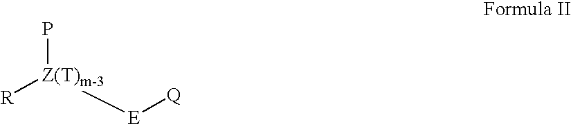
[Z(T)m-3]([R])(P)[E][Q]
